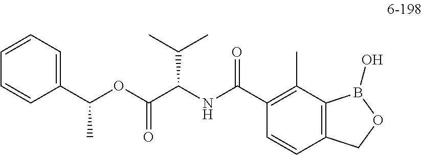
C1=CC=C(C(OC(C(NC(C2=C(C)C3=C(C=C2)COB3O)=O)C(C)C)=O)C)C=C1
